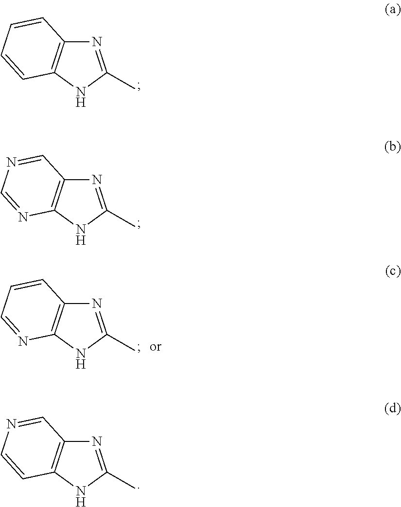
N1=C(C)NC2=C1C=CC=C2.N1=C(C)NC2=C1C=NC=N2.N1=C(C)NC2=C1C=CC=N2.N1=C(C)NC2=C1C=NC=C2
